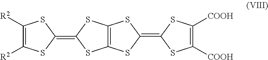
C1([COOH])=C([COOH])SC(=C2SC3=C(S2)SC(=C2SC([R2])=C([R2])S2)S3)S1
